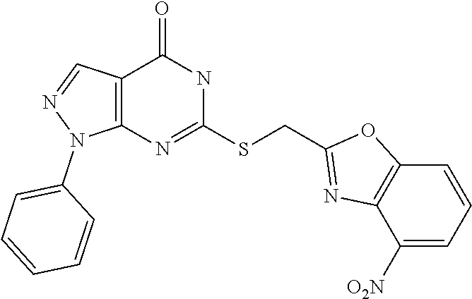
C12=C(N=C(SCC3=NC4=C(O3)C=CC=C4[O2N])NC1=O)N(C1=CC=CC=C1)N=C2
